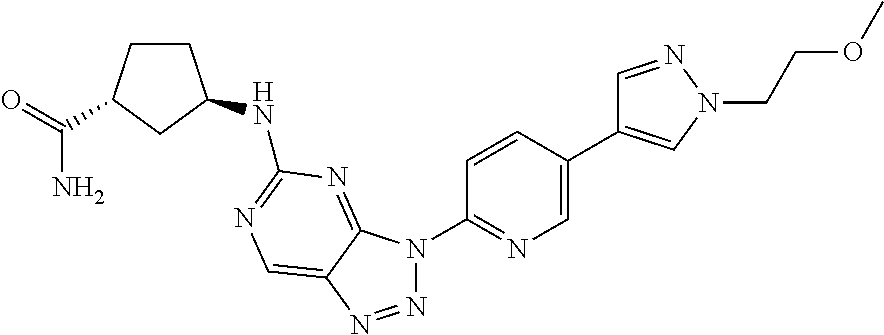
N1=NC2=CN=C(NC3CCC(C(=O)N)C3)N=C2N1C1=NC=C(C2=CN(CCOC)N=C2)C=C1
